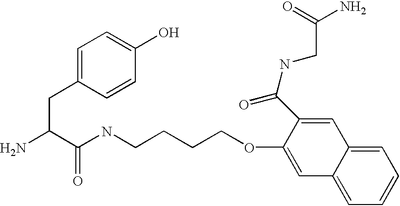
NC(C(NCCCCOC1=CC2=CC=CC=C2C=C1C(NCC(=O)N)=O)=O)CC1=CC=C(O)C=C1
